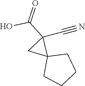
C1(C#N)(C(O)=O)CC12CCCC2
